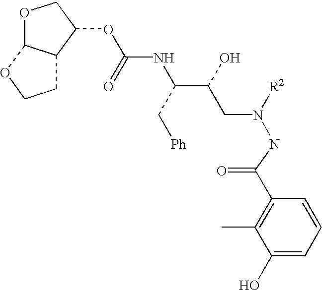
O(C1COC2C1CCO2)C(NC(C(CN([R2])NC(C1=C(C)C(O)=CC=C1)=O)O)C[Ph])=O
